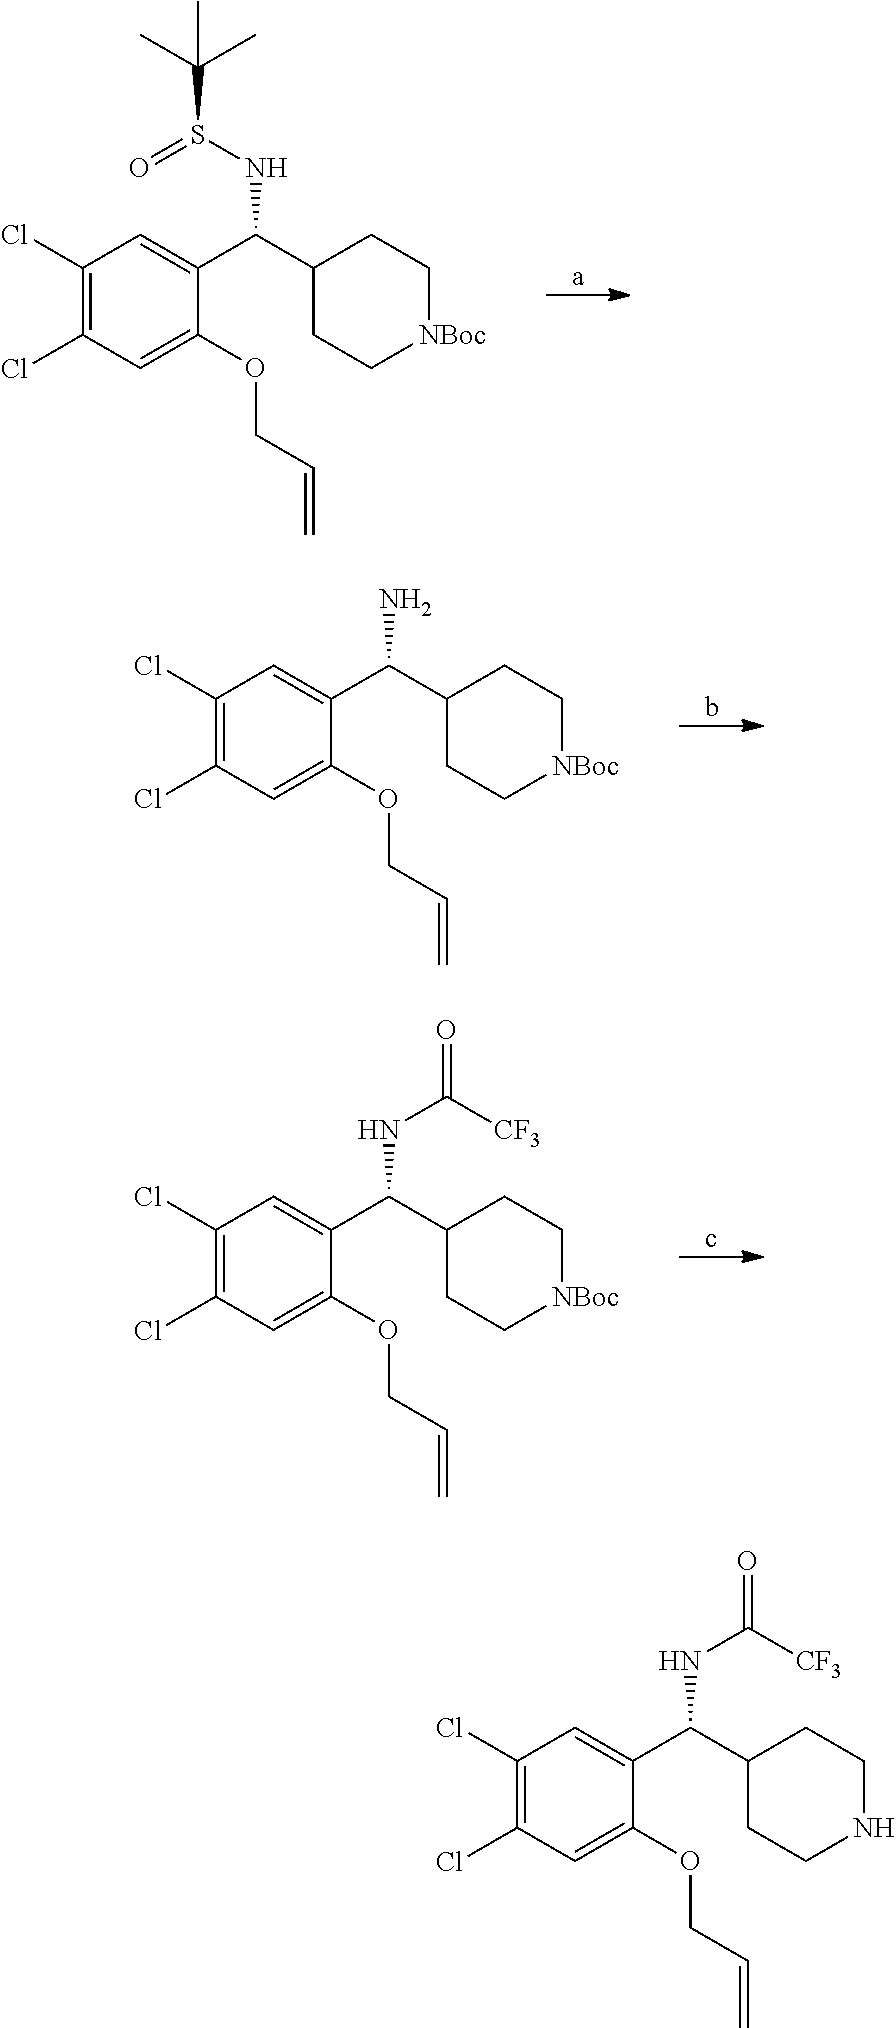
C1(Cl)=C(Cl)C=C(OCC=C)C(C(C2CC[NBoc]CC2)NS(=O)C(C)(C)C)=C1.C1(Cl)=C(Cl)C=C(OCC=C)C(C(C2CC[NBoc]CC2)N)=C1.C1(Cl)=C(Cl)C=C(OCC=C)C(C(C2CC[NBoc]CC2)NC([CF3])=O)=C1.C1(Cl)=C(Cl)C=C(OCC=C)C(C(C2CCNCC2)NC([CF3])=O)=C1
